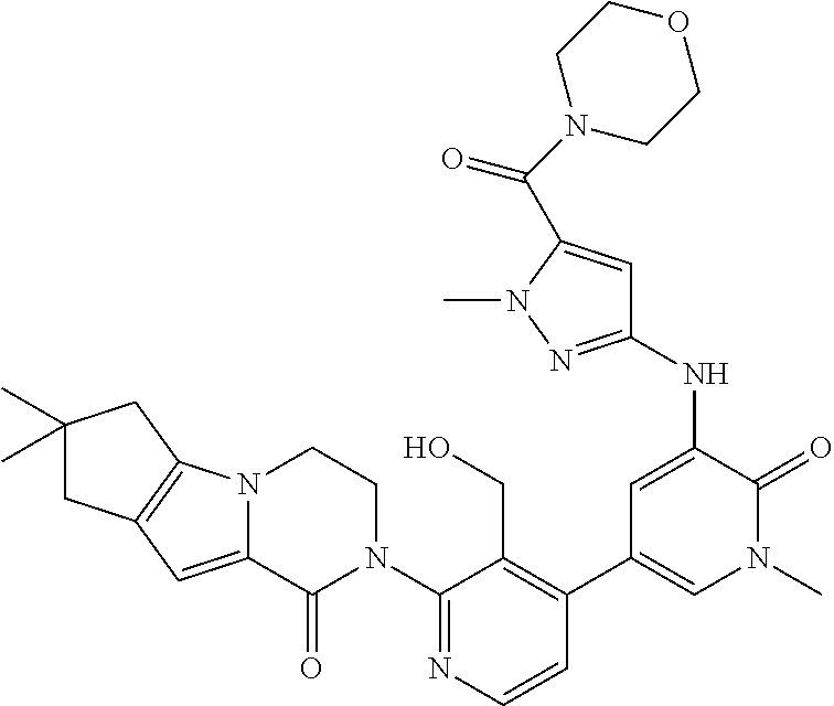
C1=CN=C(N2CCN3C(=CC4=C3CC(C)(C)C4)C2=O)C(CO)=C1C1=CN(C)C(=O)C(NC2=NN(C)C(C(N3CCOCC3)=O)=C2)=C1
